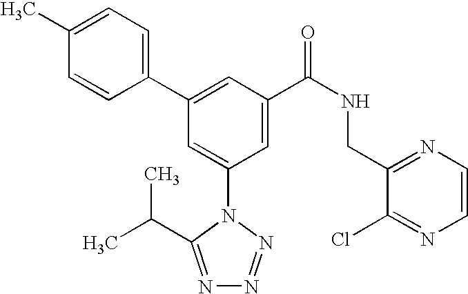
C1(C2=CC(C(NCC3=NC=CN=C3Cl)=O)=CC(N3C(C(C)C)=NN=N3)=C2)=CC=C(C)C=C1
